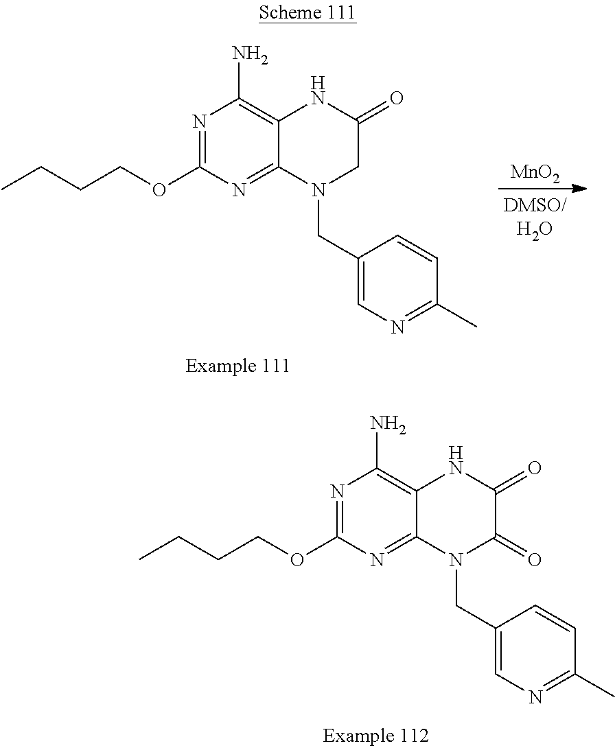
N1=C(OCCCC)N=C2C(=C1N)NC(=O)CN2CC1=CN=C(C)C=C1.[MnO2].N1=C(OCCCC)N=C2C(=C1N)NC(=O)C(=O)N2CC1=CN=C(C)C=C1
